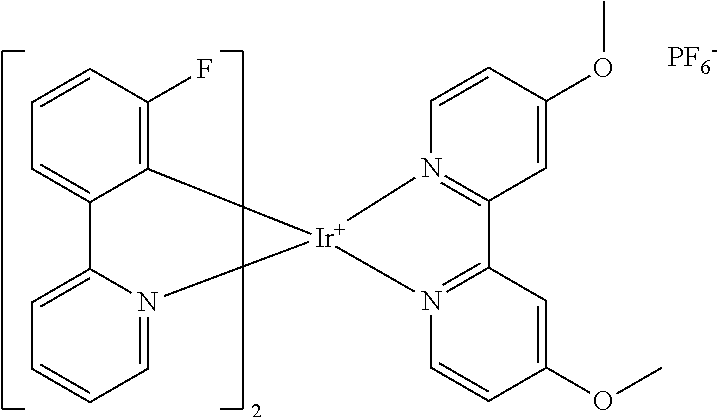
C12=C(F)C=CC=C1C1=CC=CC=N1[Ir]21N2=C(C=C(OC)C=C2)C2=N1C=CC(OC)=C2.[PF6-]
